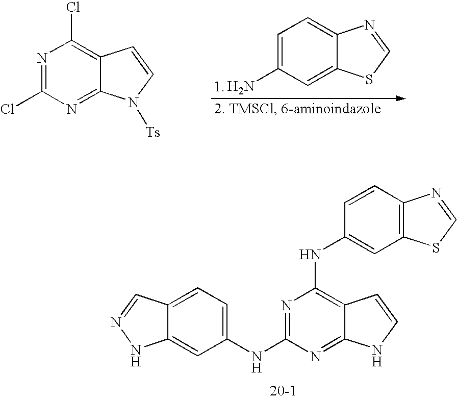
C12=CC=C(NC3=NC(NC4=CC5=C(C=C4)N=CS5)=C4C(=N3)NC=C4)C=C1NN=C2.NC1=CC=C2C(=C1)SC=N2.N1=C(Cl)N=C2C(=C1Cl)C=CN2[Ts]
